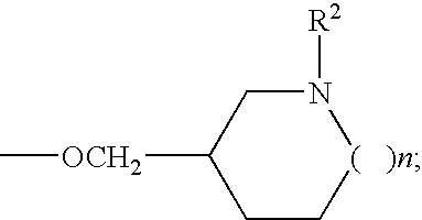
C1([OCH2]C)CC[(   )n]N([R2])C1
